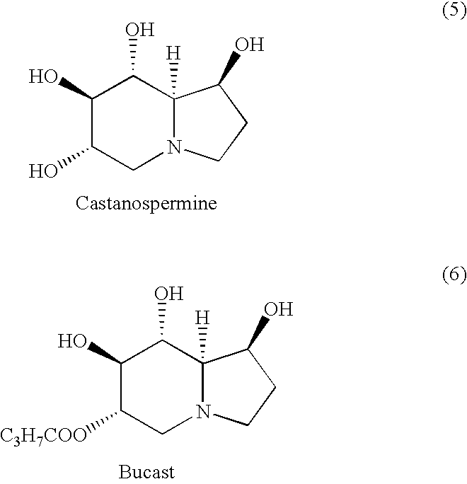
C1(O)C(O)CN2C([H])(C1O)C(O)CC2.C1(O)C([C3H7COO])CN2C([H])(C1O)C(O)CC2
